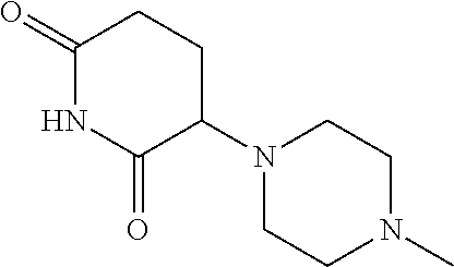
C1(=O)NC(=O)C(N2CCN(C)CC2)CC1
